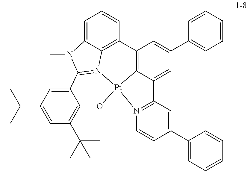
C1(C(C)(C)C)=CC(C(C)(C)C)=C2C(=C1)C1=N3C4=C(C=CC=C4N1C)C1=C4C(=CC(C5=CC=CC=C5)=C1)C1=N(C=CC(C5=CC=CC=C5)=C1)[Pt]34O2
